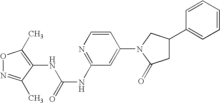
C1=CC(N2C(=O)CC(C3=CC=CC=C3)C2)=CC(NC(=O)NC2=C(C)ON=C2C)=N1
